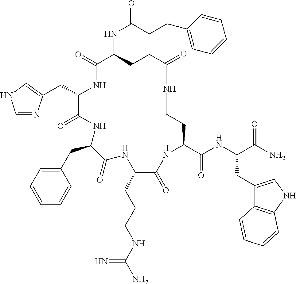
C(C1NC(=O)C(NC(=O)CCC2=CC=CC=C2)CCC(=O)NCCC(C(NC(C(N)=O)CC2=CNC3=C2C=CC=C3)=O)NC(=O)C(CCCNC(N)=N)NC(=O)C(CC2=CC=CC=C2)NC1=O)C1=CNC=N1
